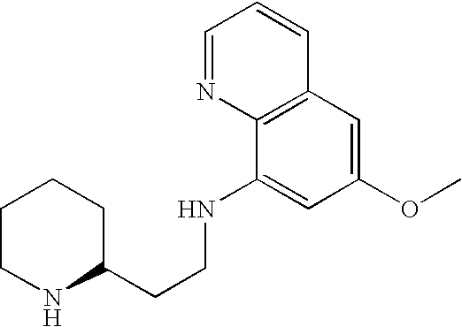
C1CNC(CCNC2=CC(OC)=CC3=C2N=CC=C3)CC1
